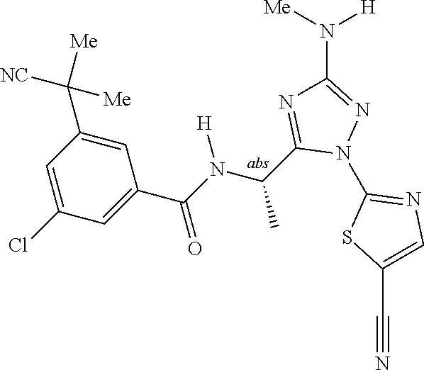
C1(N2N=C(N([H])[Me])N=C2C(C)N([H])C(=O)C2=CC(Cl)=CC(C([Me])([NC])[Me])=C2)=NC=C(C#N)S1
